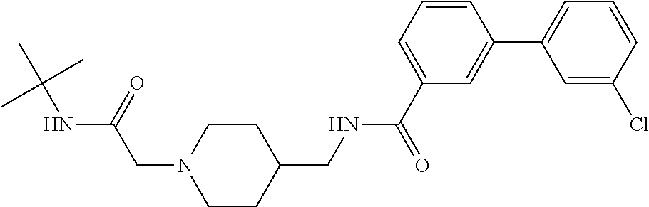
C(N1CCC(CNC(C2=CC=CC(C3=CC=CC(Cl)=C3)=C2)=O)CC1)C(NC(C)(C)C)=O
